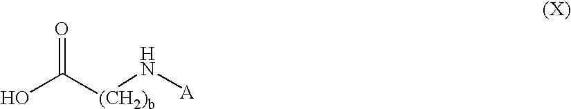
OC([(CH2)b]N[A])=O
